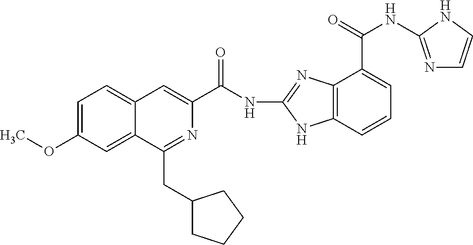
C(NC1=NC2=C(N1)C=CC=C2C(NC1=NC=CN1)=O)(=O)C1=CC2=CC=C(OC)C=C2C(CC2CCCC2)=N1
